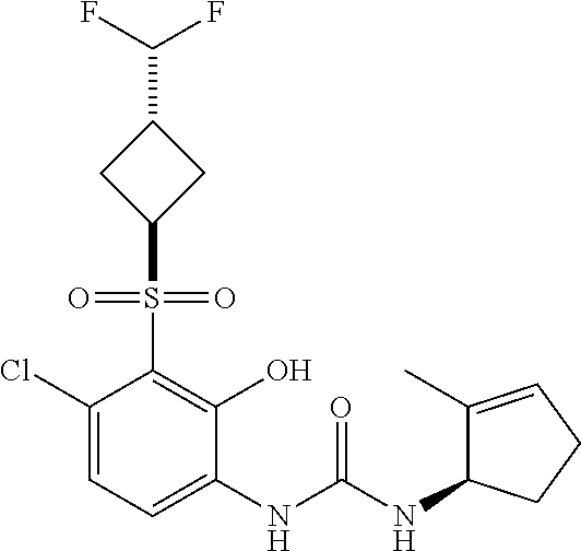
C1(Cl)=CC=C(NC(NC2C(C)=CCC2)=O)C(O)=C1S(=O)(=O)C1CC(C(F)F)C1
